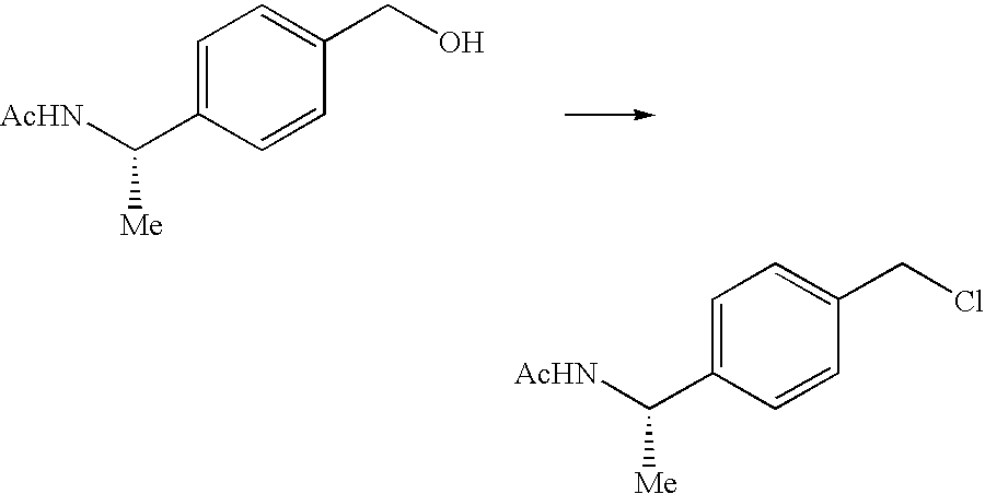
C1=C(C([AcHN])[Me])C=CC(CO)=C1.C1=C(C([AcHN])[Me])C=CC(CCl)=C1
